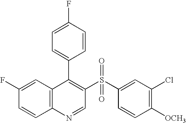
C12=C(C=C(F)C=C1)C(C1=CC=C(F)C=C1)=C(S(C1=CC(Cl)=C([OCH3])C=C1)(=O)=O)C=N2
